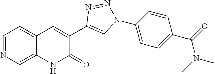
N1=CC=C2C(=C1)NC(=O)C(C1=CN(C3=CC=C(C(N(C)C)=O)C=C3)N=N1)=C2
